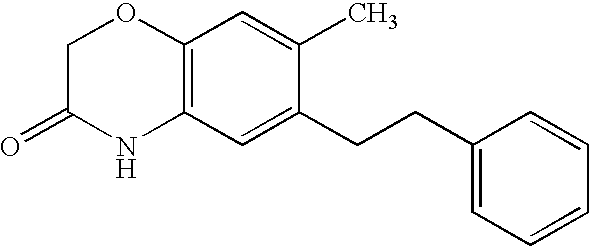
C12=C(C=C(CCC3=CC=CC=C3)C(C)=C1)NC(=O)CO2
